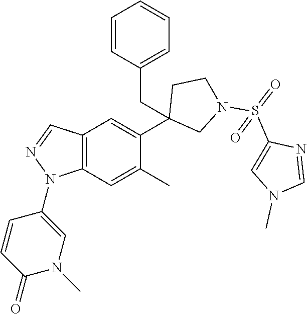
C1(C2=CC3=C(C=C2C)N(C2=CN(C)C(=O)C=C2)N=C3)(CC2=CC=CC=C2)CN(S(=O)(C2=CN(C)C=N2)=O)CC1
